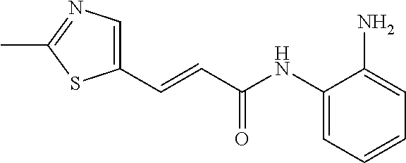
C(NC1=CC=CC=C1N)(C=CC1=CN=C(C)S1)=O
